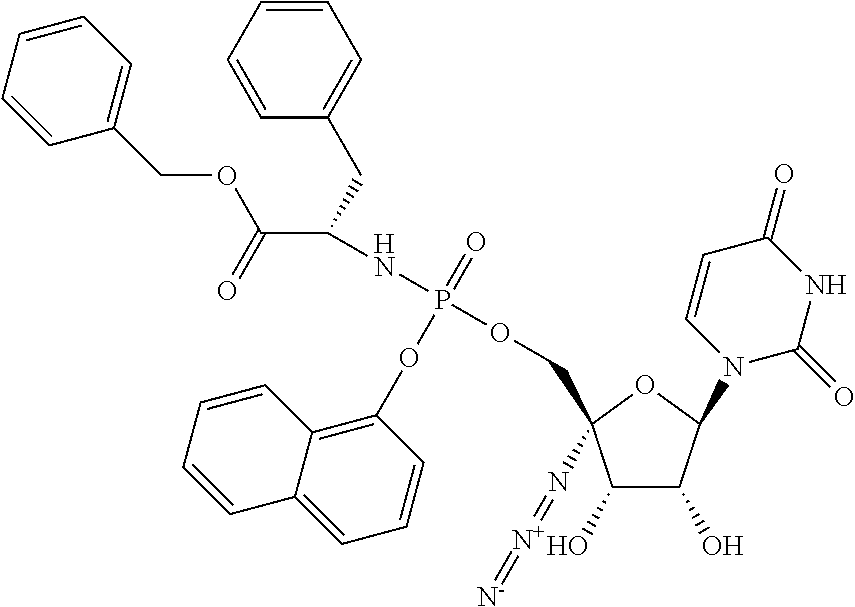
C1(O)C(O)C(N2C(=O)NC(=O)C=C2)OC1(COP(=O)(NC(C(=O)OCC1=CC=CC=C1)CC1=CC=CC=C1)OC1=C2C(=CC=C1)C=CC=C2)N=[N+]=[N-]
